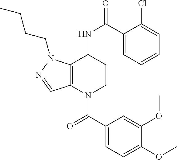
C1(C(=O)N2CCC(NC(=O)C3=CC=CC=C3Cl)C3=C2C=NN3CCCC)=CC=C(OC)C(OC)=C1
